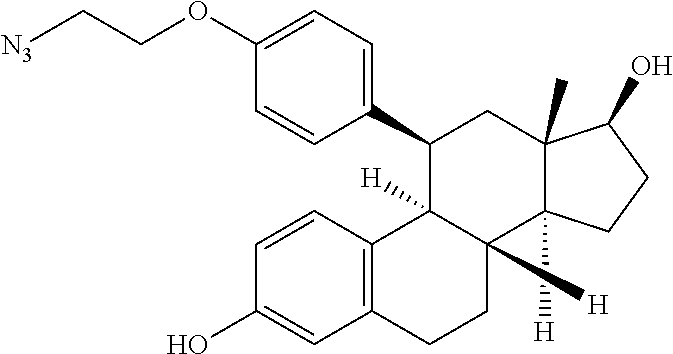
C1=CC2=C(C=C1O)CCC1([H])C2([H])C(C2=CC=C(OCC[N3])C=C2)CC2(C)C1([H])CCC2O
